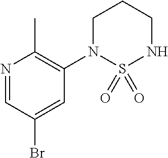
N1=CC(Br)=CC(N2S(=O)(=O)NCCC2)=C1C
